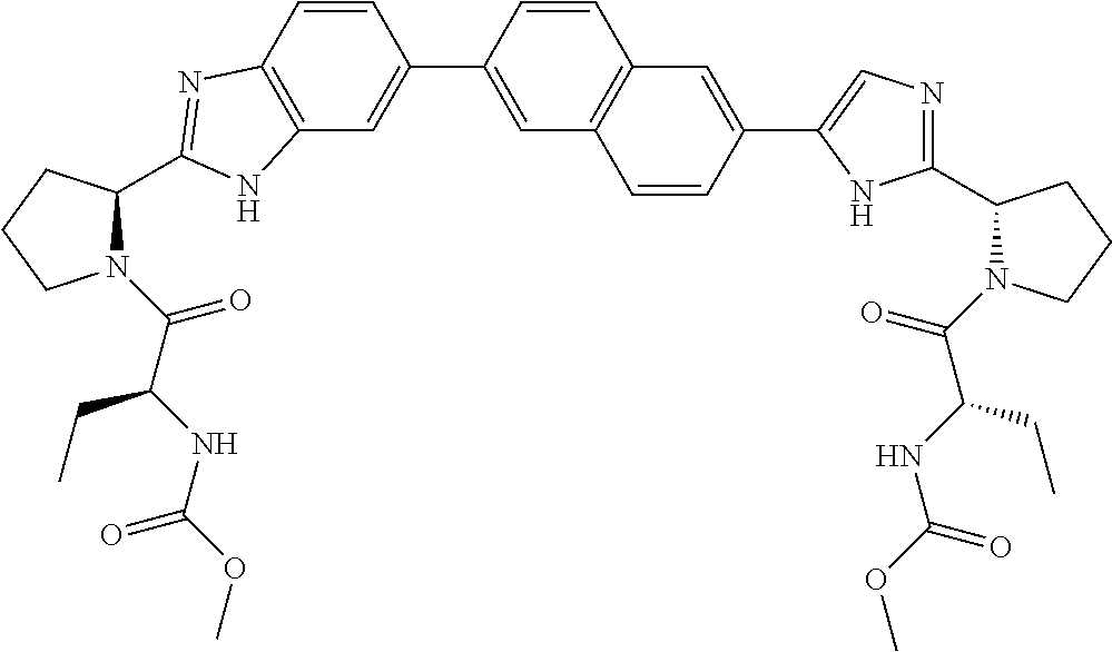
C12=C(C=C(C3=CC4=C(C=C3)C=C(C3=CN=C(C5N(C(=O)C(CC)NC(=O)OC)CCC5)N3)C=C4)C=C1)NC(C1N(C(=O)C(NC(OC)=O)CC)CCC1)=N2
